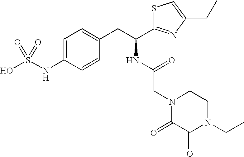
OS(NC1=CC=C(CC(NC(CN2C(=O)C(=O)N(CC)CC2)=O)C2=NC(CC)=CS2)C=C1)(=O)=O
